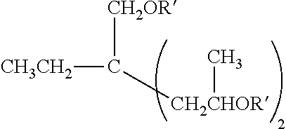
[CH2CHOR](C)C([CH2OR])[CH3CH2]
